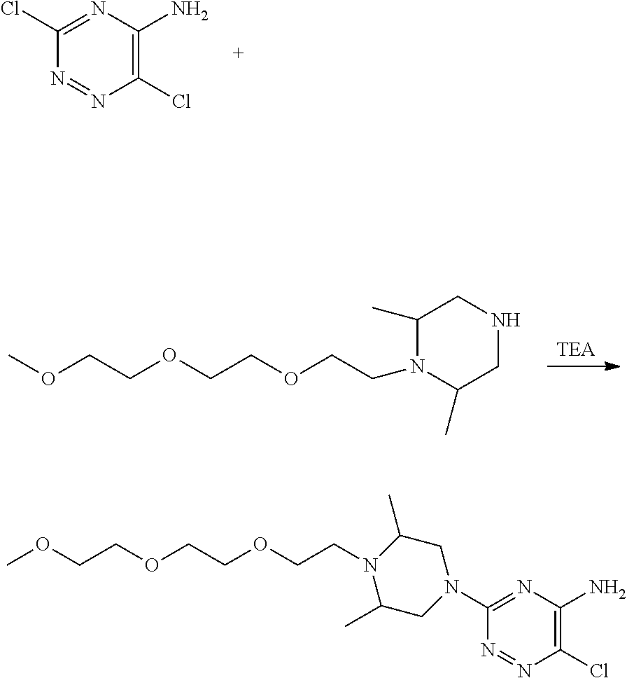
N1=NC(Cl)=C(N)N=C1Cl.[TEA].C1(C)N(CCOCCOCCOC)C(C)CNC1.N1=NC(Cl)=C(N)N=C1N1CC(C)N(CCOCCOCCOC)C(C)C1
